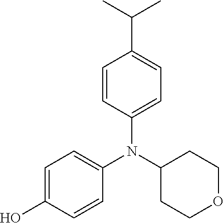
C1(N(C2CCOCC2)C2=CC=C(O)C=C2)=CC=C(C(C)C)C=C1
